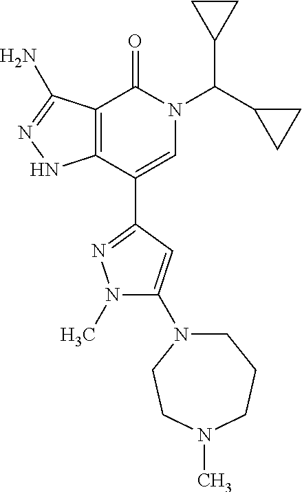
C12=C(C(C3=NN(C)C(N4CCCN(C)CC4)=C3)=CN(C(C3CC3)C3CC3)C1=O)NN=C2N
